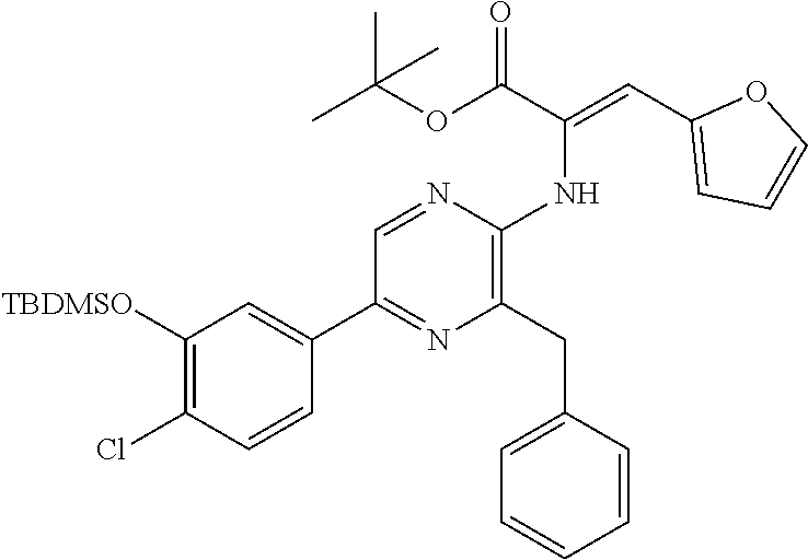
C1([TBDMSO])=C(Cl)C=CC(C2=NC(CC3=CC=CC=C3)=C(NC(=CC3=CC=CO3)C(OC(C)(C)C)=O)N=C2)=C1
